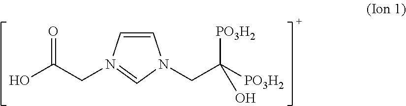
C1=CN(CC(=O)O)=CN1CC([PO3H2])([PO3H2])O
